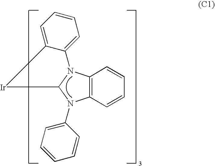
C12=C(N3C([Ir]C4=CC=CC=C43)N1C1=CC=CC=C1)C=CC=C2
